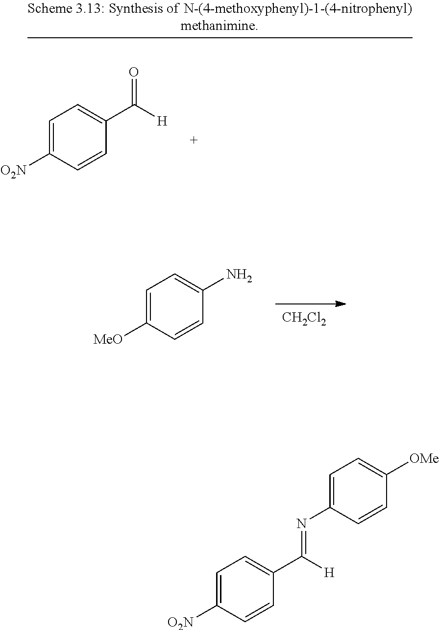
[CH2Cl2].C1=C([MeO])C=CC(N)=C1.C1=C([O2N])C=CC(C([H])=O)=C1.C1=C([O2N])C=CC(C([H])=NC2=CC=C([OMe])C=C2)=C1
